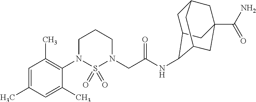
C1=C(C)C=C(C)C(N2S(=O)(=O)N(CC(NC3C4CC5CC(C(N)=O)(CC3C5)C4)=O)CCC2)=C1C
